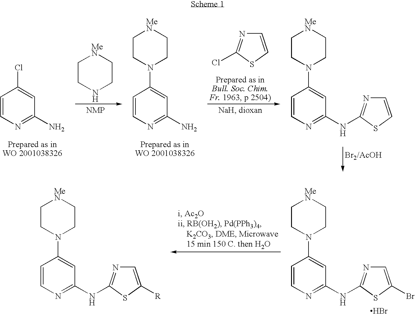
C1=CN=C(N)C=C1Cl.C1CNCC[MeN]1.C1=CN=C(N)C=C1N1CC[MeN]CC1.C1=CSC(Cl)=N1.C1=CN=C(NC2=NC=CS2)C=C1N1CC[MeN]CC1.C1=CN=C(NC2=NC=C(Br)S2)C=C1N1CC[MeN]CC1.Br.C1=CN=C(NC2=NC=C([R])S2)C=C1N1CC[MeN]CC1
